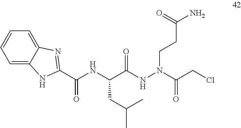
C(C(NN(CCC(N)=O)C(CCl)=O)=O)(NC(C1=NC2=CC=CC=C2N1)=O)CC(C)C
